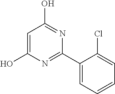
C1=C(O)N=C(C2=CC=CC=C2Cl)N=C1O
